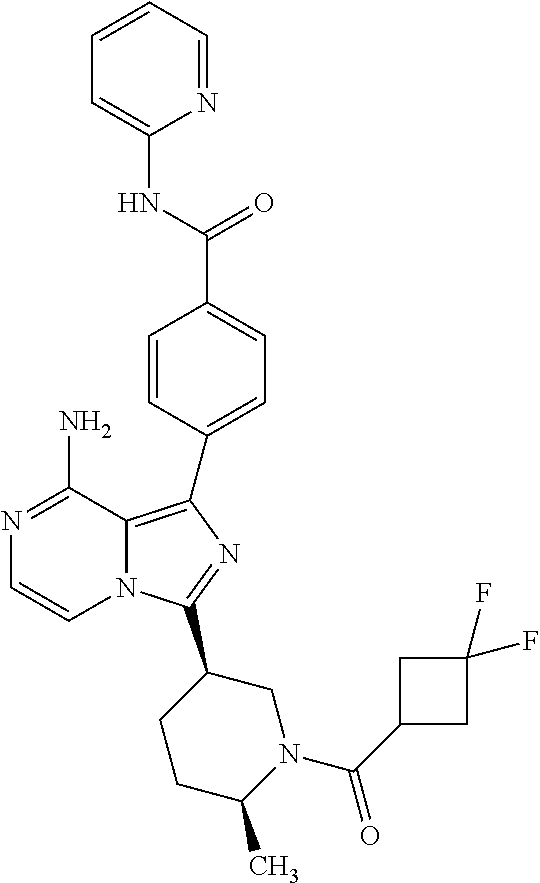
N1=C(N)C2=C(C3=CC=C(C(=O)NC4=CC=CC=N4)C=C3)N=C(C3CCC(C)N(C(=O)C4CC(F)(F)C4)C3)N2C=C1
